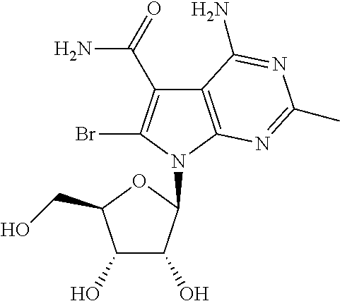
C12=C(N(C3C(O)C(O)C(CO)O3)C(Br)=C1C(N)=O)N=C(C)N=C2N
